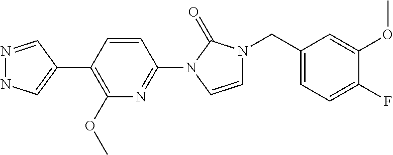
N1=CC(C2=C(OC)N=C(N3C(=O)N(CC4=CC=C(F)C(OC)=C4)C=C3)C=C2)=CN1
